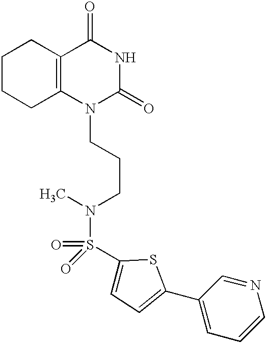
C1CCC2=C(C1)C(=O)NC(=O)N2CCCN(C)S(=O)(=O)C1=CC=C(C2=CC=CN=C2)S1
